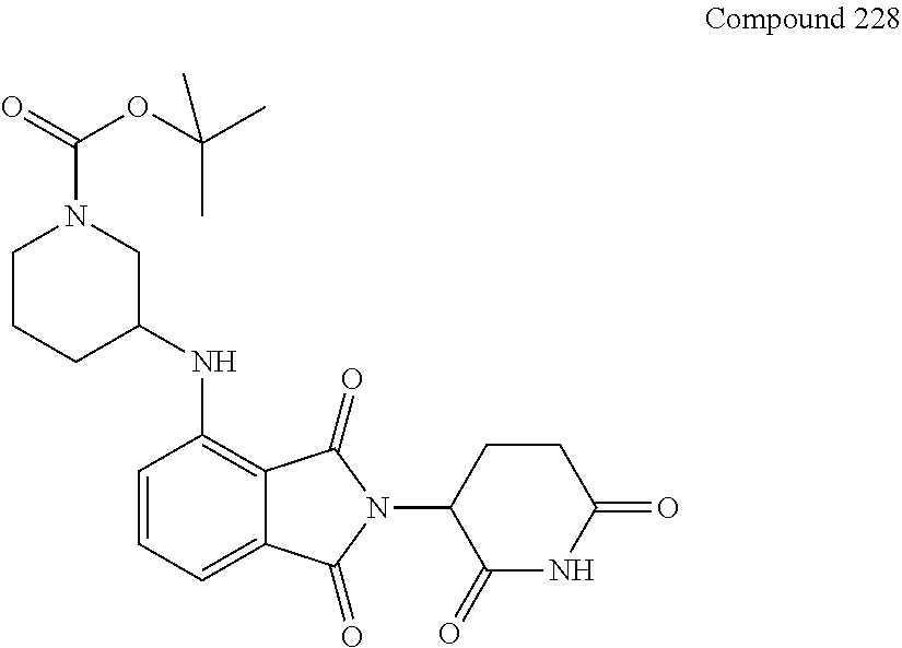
C12=CC=CC(NC3CN(C(OC(C)(C)C)=O)CCC3)=C1C(=O)N(C1C(=O)NC(=O)CC1)C2=O
